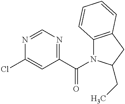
C1(Cl)=CC(C(=O)N2C3=C(CC2CC)C=CC=C3)=NC=N1
